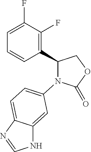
O1C(=O)N(C2=CC=C3C(=C2)NC=N3)C(C2=C(F)C(F)=CC=C2)C1
